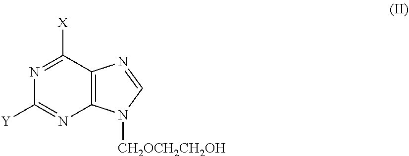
C12=C(C([X])=NC([Y])=N1)N=CN2[CH2OCH2CH2OH]
